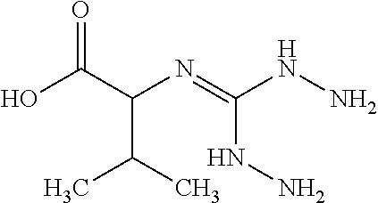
N(=C(NN)NN)C(C(O)=O)C(C)C
